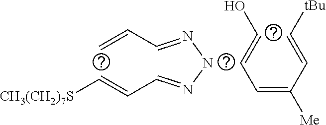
C(C=C(C=C[tBu])[Me])=CO.[CH3(CH2)7S]C=CC=NNN=CC=C
